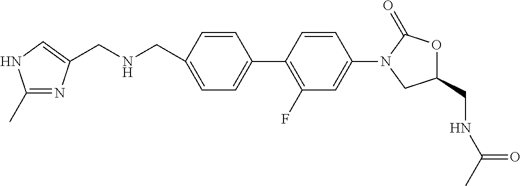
C1=C(CNCC2=CNC(C)=N2)C=CC(C2=C(F)C=C(N3CC(CNC(=O)C)OC3=O)C=C2)=C1
